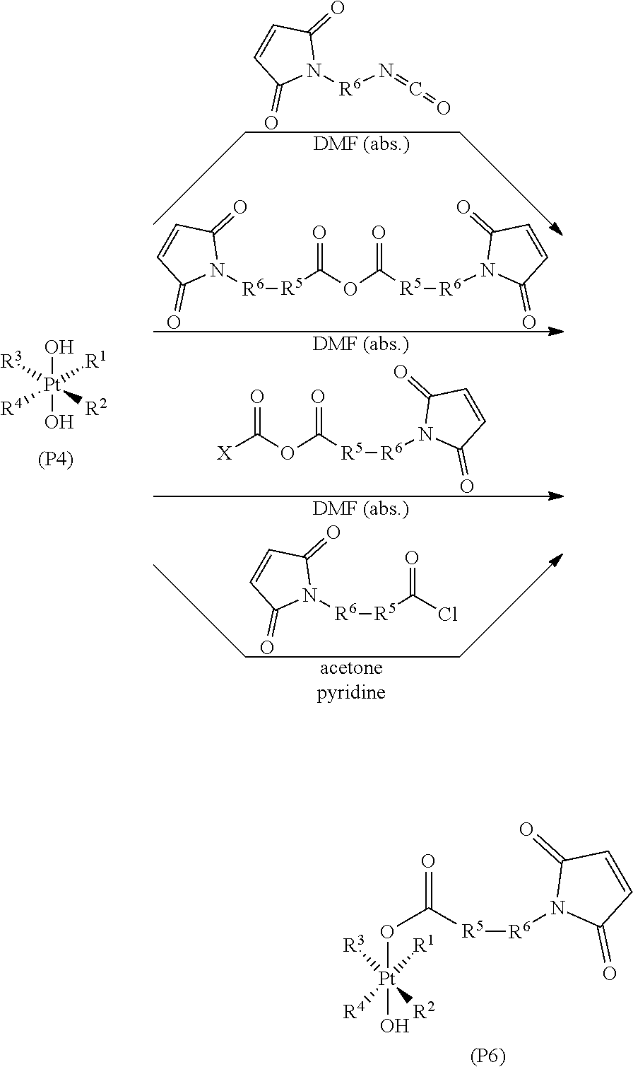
[R3][Pt]([R2])([R1])([R4])(OC([R5][R6]N1C(=O)C=CC1=O)=O)O.[(P6)].[R3][Pt]([R2])([R1])([R4])(O)O.[(P4)].N1([R6]N=C=O)C(=O)C=CC1=O.N1([R6][R5]C(OC([R5][R6]N2C(=O)C=CC2=O)=O)=O)C(=O)C=CC1=O.C(OC([R5][R6]N1C(=O)C=CC1=O)=O)(=O)[X].N1([R6][R5]C(Cl)=O)C(=O)C=CC1=O
